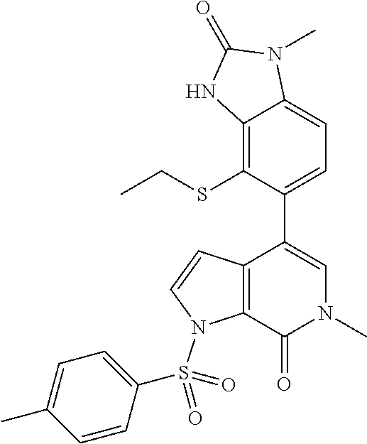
C(C)SC1=C2C(=CC=C1C1=CN(C)C(=O)C3=C1C=CN3S(=O)(C1=CC=C(C)C=C1)=O)N(C)C(=O)N2
